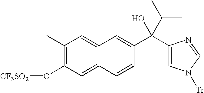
C1(C)=C(O[CF3SO2])C=C2C(=C1)C=C(C(C(C)C)(C1=CN([Tr])C=N1)O)C=C2
